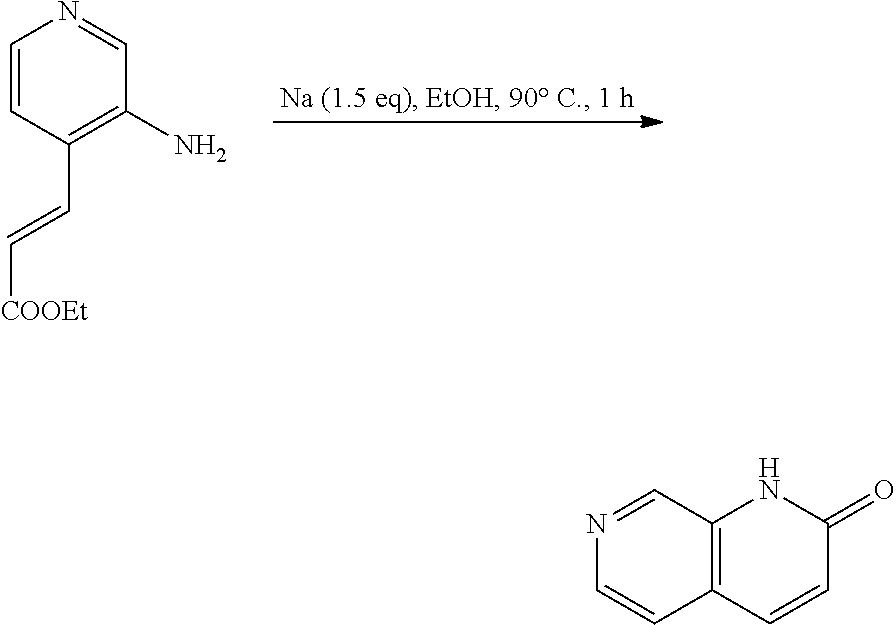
C1=CC(C=C[COOEt])=C(N)C=N1.C12=C(C=CC(=O)N1)C=CN=C2
